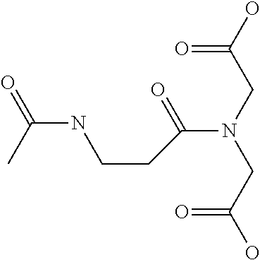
OC(CN(CC(O)=O)C(=O)CCNC(=O)C)=O
